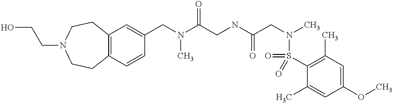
C1(CN(C(CNC(CN(C)S(C2=C(C)C=C(OC)C=C2C)(=O)=O)=O)=O)C)=CC2=C(C=C1)CCN(CCO)CC2
